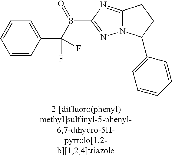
C12=NC(S(=O)C(C3=CC=CC=C3)(F)F)=NN1C(C1=CC=CC=C1)CC2
